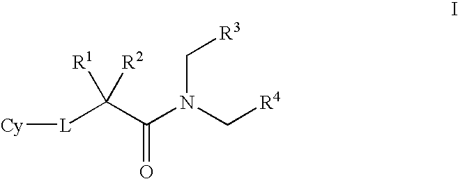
[Cy][L]C(C(N(C[R4])C[R3])=O)([R1])[R2]
